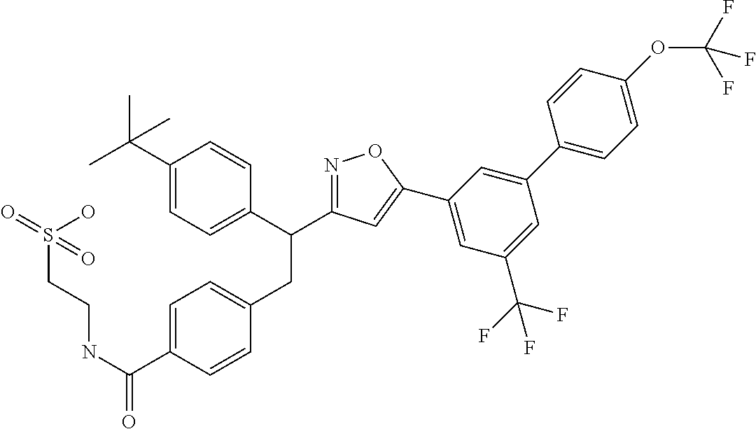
C1(C(C)(C)C)=CC=C(C(CC2=CC=C(C(NCCS(=O)(O)=O)=O)C=C2)C2=NOC(C3=CC(C(F)(F)F)=CC(C4=CC=C(OC(F)(F)F)C=C4)=C3)=C2)C=C1
